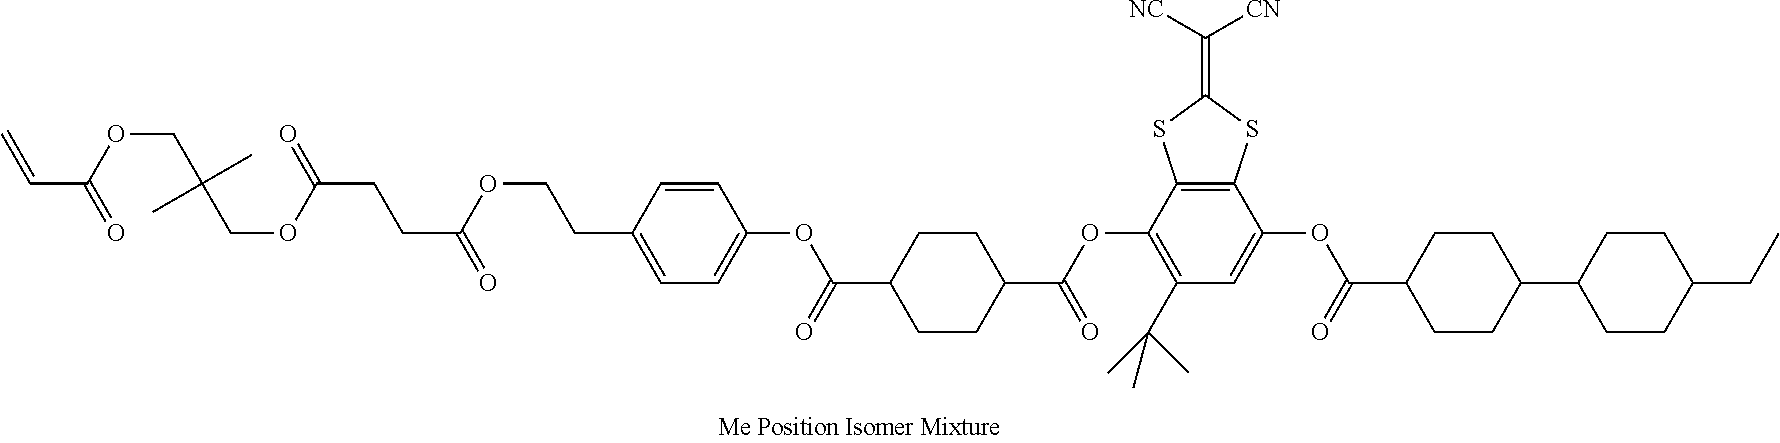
C1(C(C)(C)C)=C(OC(C2CCC(C(=O)OC3=CC=C(CCOC(CCC(=O)OCC(C)(C)COC(C=C)=O)=O)C=C3)CC2)=O)C2=C(C(OC(=O)C3CCC(C4CCC(CC)CC4)CC3)=C1)SC(=C([NC])[CN])S2
